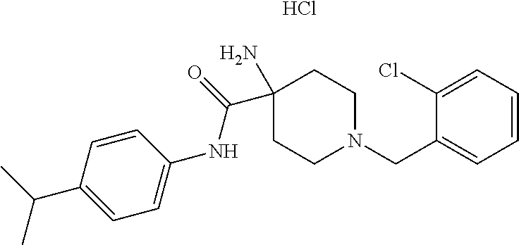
CC(C1=CC=C(NC(=O)C2(N)CCN(CC3=CC=CC=C3Cl)CC2)C=C1)C.Cl
